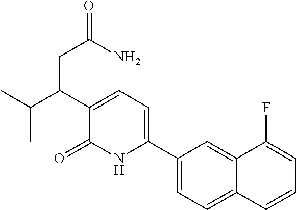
C(C)(C(C1=CC=C(C2=CC=C3C(=C2)C(F)=CC=C3)NC1=O)CC(N)=O)C
